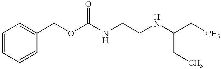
O(C(NCCNC(CC)CC)=O)CC1=CC=CC=C1
